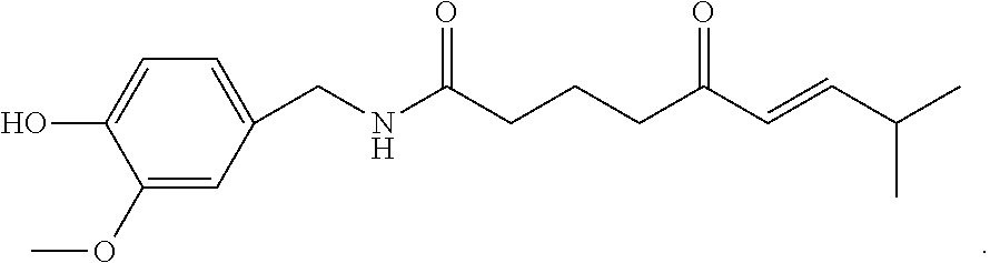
C1(OC)=CC(CNC(CCCC(C=CC(C)C)=O)=O)=CC=C1O
